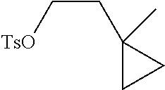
[TsO]CCC1(C)CC1
